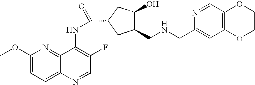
C1(CNCC2=CC3=C(C=N2)OCCO3)C(O)CC(C(=O)NC2=C(F)C=NC3=CC=C(OC)N=C23)C1
